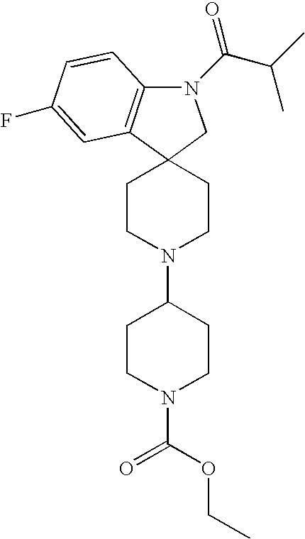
C12(CCN(C3CCN(C(=O)OCC)CC3)CC1)CN(C(C(C)C)=O)C1=C2C=C(F)C=C1
